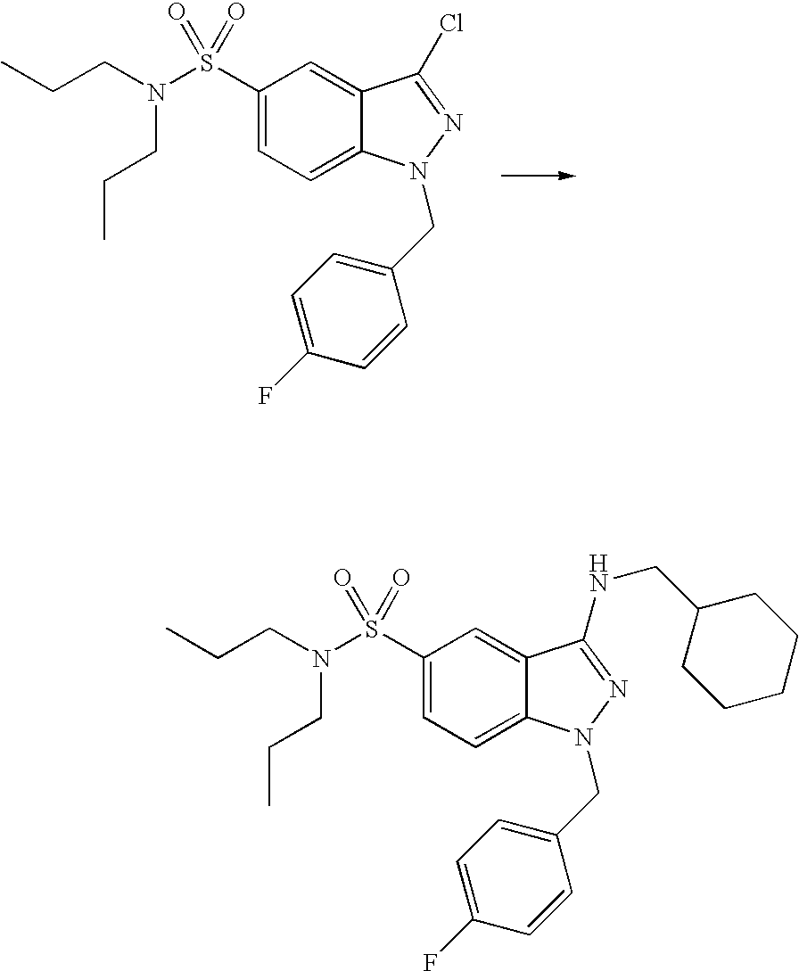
C1(S(N(CCC)CCC)(=O)=O)=CC=C2C(=C1)C(Cl)=NN2CC1=CC=C(F)C=C1.C1(S(N(CCC)CCC)(=O)=O)=CC=C2C(=C1)C(NCC1CCCCC1)=NN2CC1=CC=C(F)C=C1
